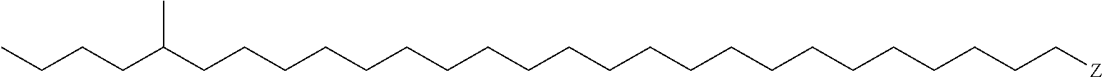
C(CCCCCCCCCCCCCCCCCCC[Z])CCC(CCCC)C
